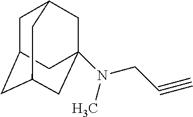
C1C2CC3CC(N(CC#C)C)(CC1C3)C2
